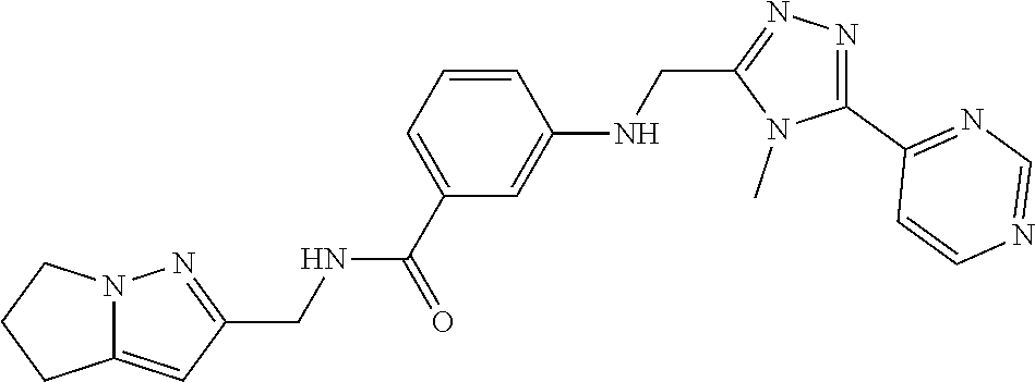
N1=C(CNC(=O)C2=CC=CC(NCC3=NN=C(C4=NC=NC=C4)N3C)=C2)C=C2CCCN12
